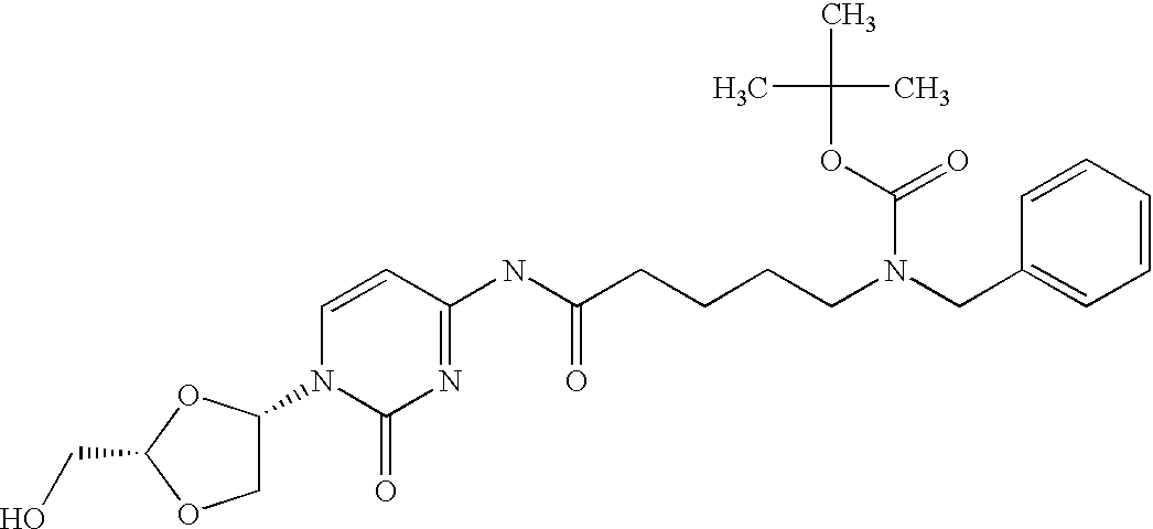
OCC1OCC(N2C(=O)N=C(NC(CCCCN(CC3=CC=CC=C3)C(OC(C)(C)C)=O)=O)C=C2)O1
